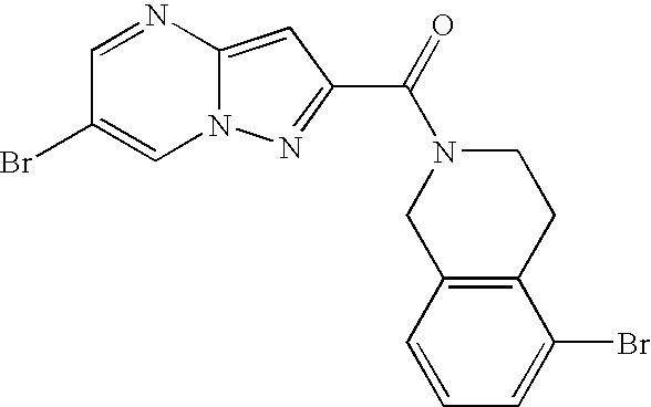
N12C(=CC(C(=O)N3CC4=C(CC3)C(Br)=CC=C4)=N1)N=CC(Br)=C2
